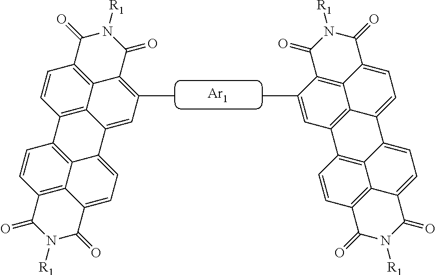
C1(C)=CC2=C3C4=C1C(=O)N([R1])C(=O)C4=CC=C3C1=CC=C3C4=C(C=CC2=C14)C(=O)N([R1])C3=O.[Ar1].C1(C)=C2C3=C(C=CC4=C3C(=C1)C1=CC=C3C5=C(C=CC4=C15)C(=O)N([R1])C3=O)C(=O)N([R1])C2=O
